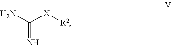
C([X][R2])(N)=N
